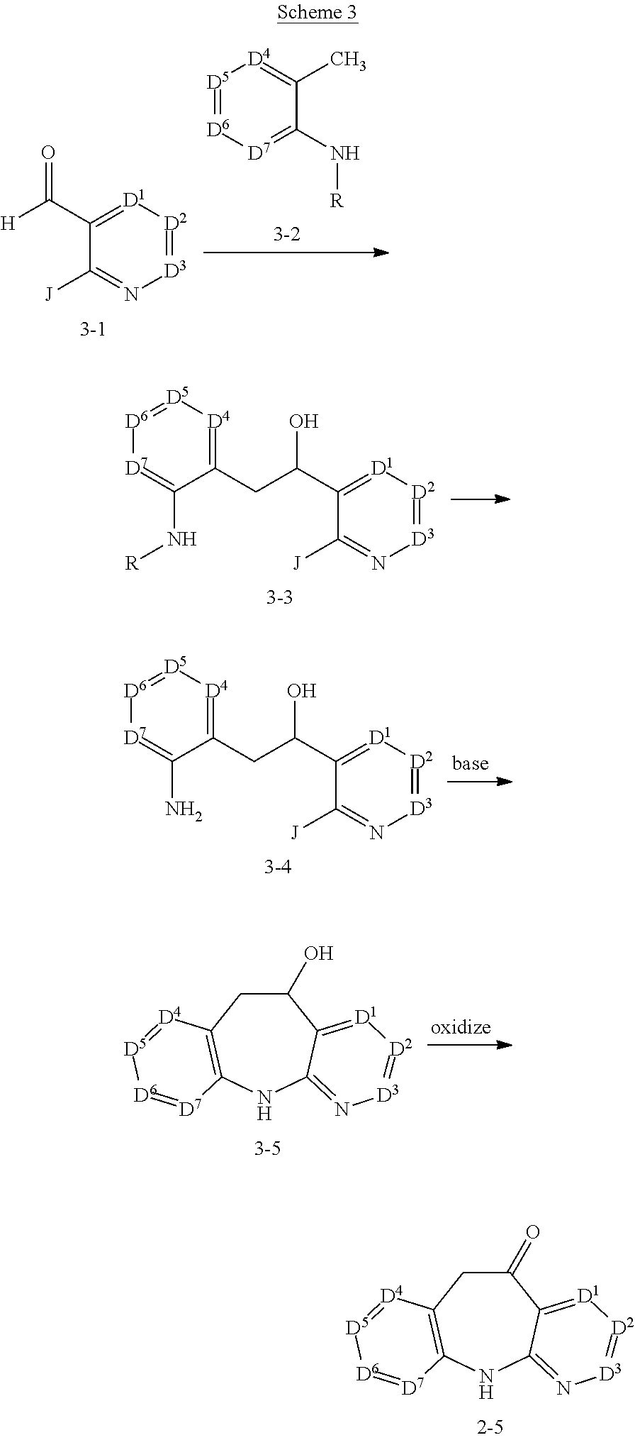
C1(=O)CC2=C(NC3=N[D3]=[D2][D1]=C13)[D7]=[D6][D5]=[D4]2.C1(C(=O)[H])=[D1][D2]=[D3]N=C1[J].C1(C)=[D4][D5]=[D6][D7]=C1N[R].C1(C(O)CC2=[D4][D5]=[D6][D7]=C2N[R])=[D1][D2]=[D3]N=C1[J].C1(C(O)CC2=[D4][D5]=[D6][D7]=C2N)=[D1][D2]=[D3]N=C1[J].C1(O)CC2=C(NC3=N[D3]=[D2][D1]=C13)[D7]=[D6][D5]=[D4]2
